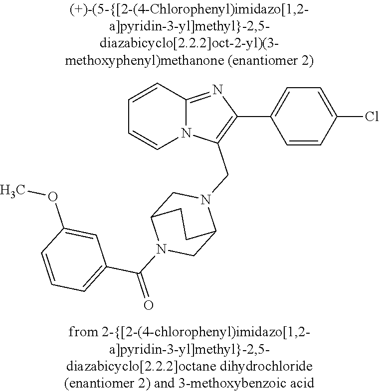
N12C(=NC(C3=CC=C(Cl)C=C3)=C1CN1CC3N(C(=O)C4=CC=CC(OC)=C4)CC1CC3)C=CC=C2
